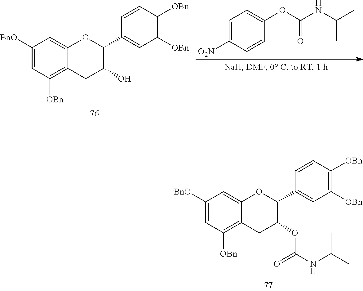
[BnO]C1=CC([OBn])=C2C(=C1)OC(C1=CC([OBn])=C([OBn])C=C1)C(O)C2.C1=C([O2N])C=CC(OC(NC(C)C)=O)=C1.[BnO]C1=CC([OBn])=C2C(=C1)OC(C1=CC([OBn])=C([OBn])C=C1)C(OC(=O)NC(C)C)C2
